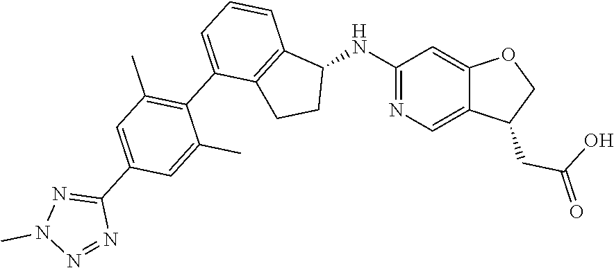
C1(NC2C3=C(CC2)C(C2=C(C)C=C(C4=NN(C)N=N4)C=C2C)=CC=C3)=NC=C2C(=C1)OCC2CC(O)=O
